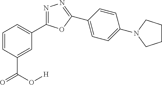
C1=CC(C(O[H])=O)=CC(C2=NN=C(C3=CC=C(N4CCCC4)C=C3)O2)=C1
